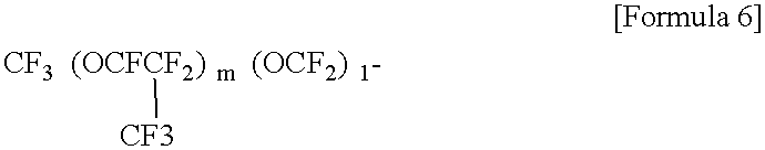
[CF3  (OCFCF2)  m   (OCF2)  1-][CF3]
